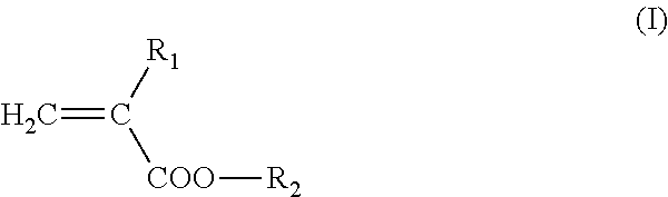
C=C([R1])[COO][R2]
